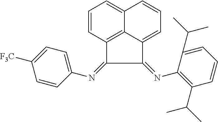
C12=C3C(=CC=CC3=CC=C1)C(=NC1=C(C(C)C)C=CC=C1C(C)C)C2=NC1=CC=C([F3C])C=C1
